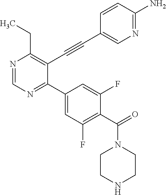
N1=CN=C(C2=CC(F)=C(C(=O)N3CCNCC3)C(F)=C2)C(C#CC2=CN=C(N)C=C2)=C1CC
